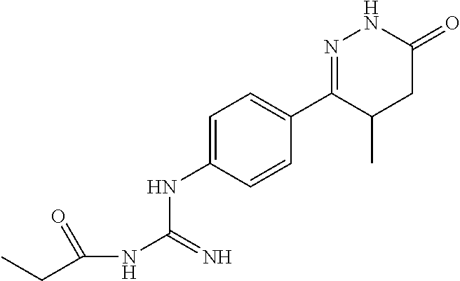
C1=C(NC(NC(CC)=O)=N)C=CC(C2=NNC(=O)CC2C)=C1
